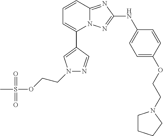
C1=CC2=NC(NC3=CC=C(OCCN4CCCC4)C=C3)=NN2C(C2=CN(CCOS(=O)(C)=O)N=C2)=C1
